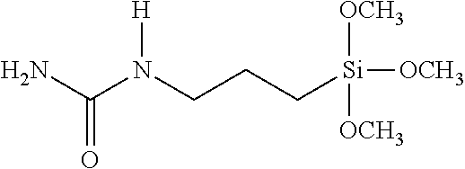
NC(N(CCC[Si]([OCH3])([OCH3])[OCH3])[H])=O
